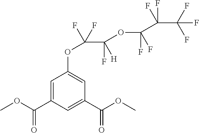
COC(C1=CC(OC(C(F)([H])OC(F)(F)C(F)(F)C(F)(F)F)(F)F)=CC(C(OC)=O)=C1)=O
